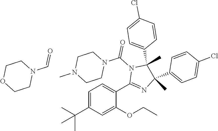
C1=C(C(C)(C)C)C=C(OCC)C(C2=NC(C3=CC=C(Cl)C=C3)(C)C(C3=CC=C(Cl)C=C3)(C)N2C(N2CCN(C)CC2)=O)=C1.C(N1CCOCC1)=O
